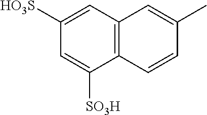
C1([HO3S])=CC2=C(C([SO3H])=C1)C=CC(C)=C2
